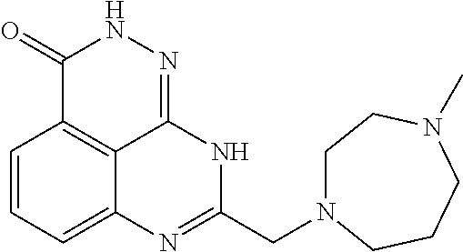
C1=CC=C2C3=C1C(=O)NN=C3NC(CN1CCN(C)CCC1)=N2
